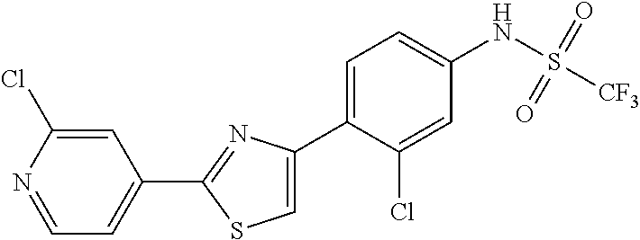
C1(C2=NC(C3=CC=C(NS([CF3])(=O)=O)C=C3Cl)=CS2)=CC=NC(Cl)=C1
